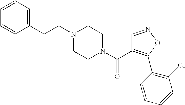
N1(CCC2=CC=CC=C2)CCN(C(=O)C2=C(C3=C(Cl)C=CC=C3)ON=C2)CC1
